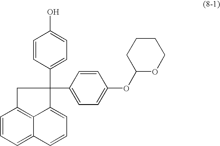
C1=CC=C2C3=C1CC(C1=CC=C(OC4OCCCC4)C=C1)(C1=CC=C(O)C=C1)C3=CC=C2
